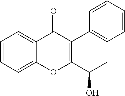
C1=CC=C2C(=C1)C(=O)C(C1=CC=CC=C1)=C(C(O)C)O2
